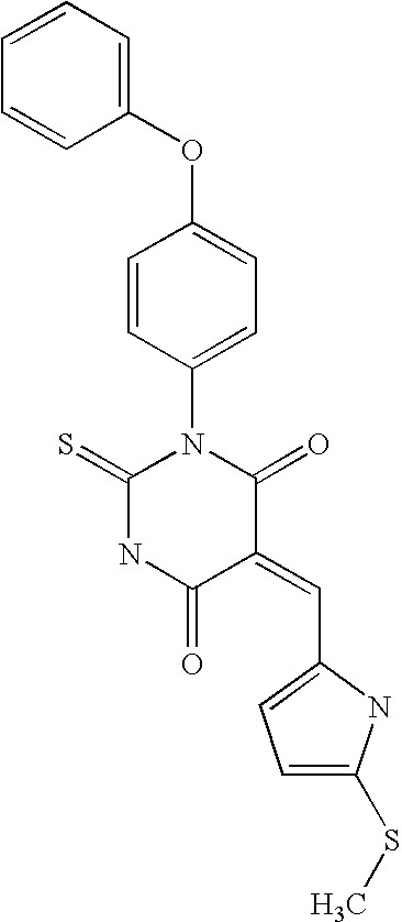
C1(OC2=CC=C(N3C(=S)NC(=O)C(=CC4=CC=C(SC)N4)C3=O)C=C2)=CC=CC=C1
